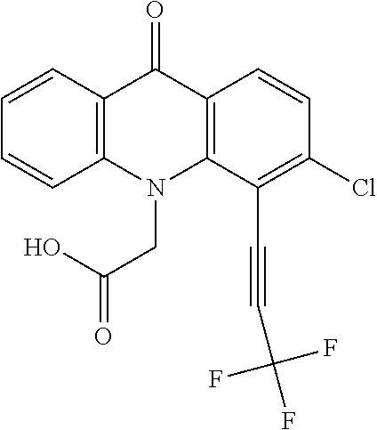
C12=C(N(CC(=O)O)C3=C(C1=O)C=CC(Cl)=C3C#CC(F)(F)F)C=CC=C2
